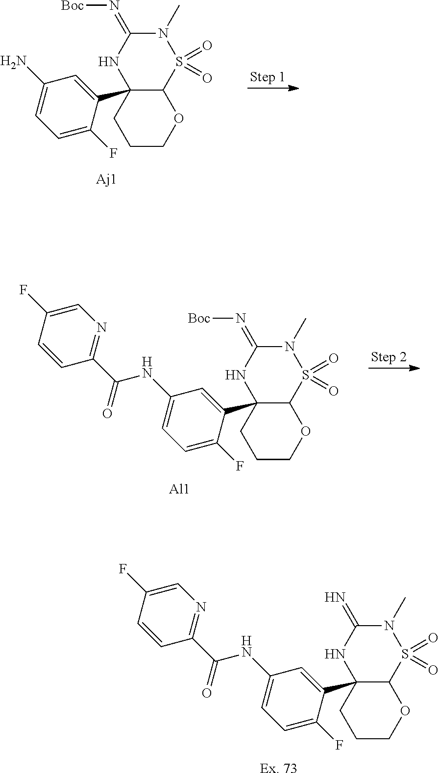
C12(C3=CC(NC(C4=NC=C(F)C=C4)=O)=CC=C3F)C(S(=O)(=O)N(C)C(=N)N1)OCCC2.[Ex. 73].C12(C3=CC(N)=CC=C3F)C(S(=O)(=O)N(C)C(=N[Boc])N1)OCCC2.C12(C3=CC(NC(C4=NC=C(F)C=C4)=O)=CC=C3F)C(S(=O)(=O)N(C)C(=N[Boc])N1)OCCC2.[Al1]
